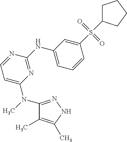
CN(C1=NNC(C)=C1C)C1=CC=NC(NC2=CC=CC(S(=O)(=O)C3CCCC3)=C2)=N1
